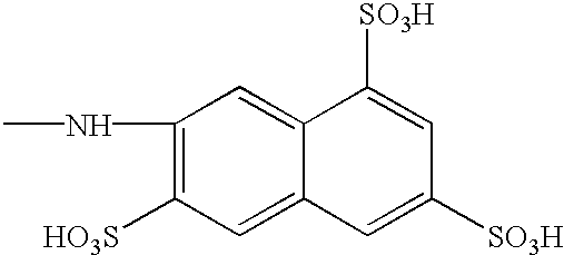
C1(NC)=C([HO3S])C=C2C(=C1)C([SO3H])=CC([SO3H])=C2
